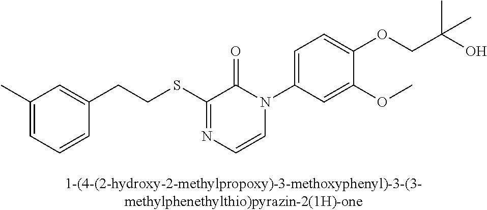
C(SC1=NC=CN(C2=CC=C(OCC(O)(C)C)C(OC)=C2)C1=O)CC1=CC(C)=CC=C1
